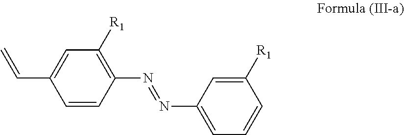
C1=CC(N=NC2=CC=CC([R1])=C2)=C([R1])C=C1C=C
